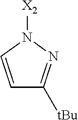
N1([X2])C=CC([tBu])=N1
